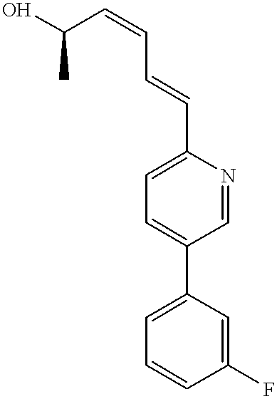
C(C=CC=CC1=CC=C(C2=CC=CC(F)=C2)C=N1)(C)O
